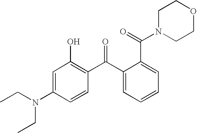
C1=C(N(CC)CC)C=CC(C(C2=CC=CC=C2C(=O)N2CCOCC2)=O)=C1O
